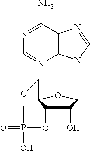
C1C2C(C(O)C(N3C4=C(C(N)=NC=N4)N=C3)O2)OP(O)(=O)O1
